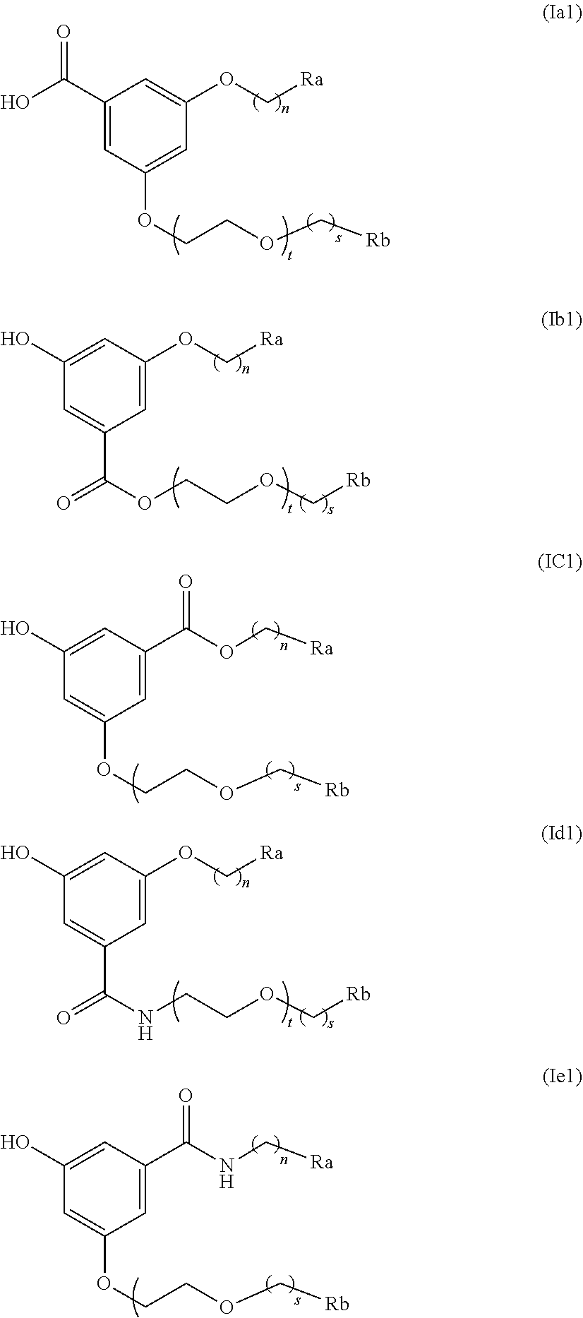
C1(C(O)=O)=CC(OCCOC[Rb])=CC(OC[Ra])=C1.C1=C(C(=O)OC[Ra])C=C(O)C=C1OCCOC[Rb].C1=C(C(=O)NC[Ra])C=C(O)C=C1OCCOC[Rb].C1=C(OC[Ra])C=C(O)C=C1C(OCCOC[Rb])=O.C1=C(OC[Ra])C=C(O)C=C1C(NCCOC[Rb])=O
